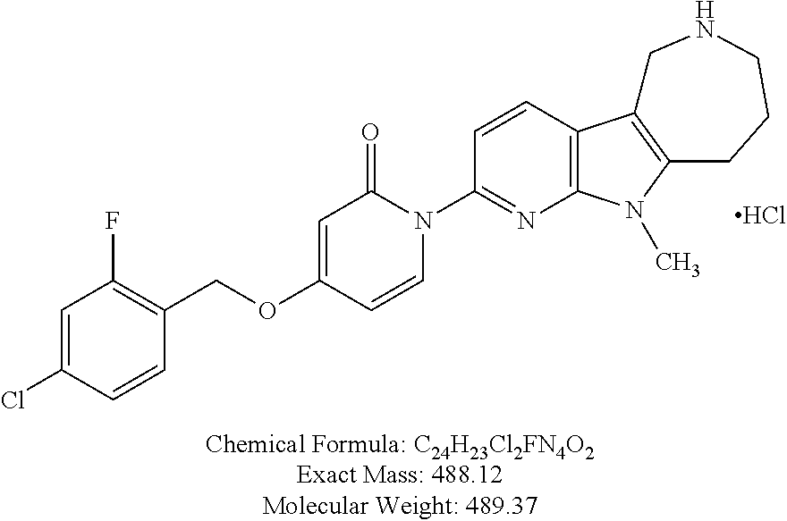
C1=C(Cl)C=CC(COC2=CC(=O)N(C3=NC4=C(C=C3)C3=C(N4C)CCCNC3)C=C2)=C1F.Cl
